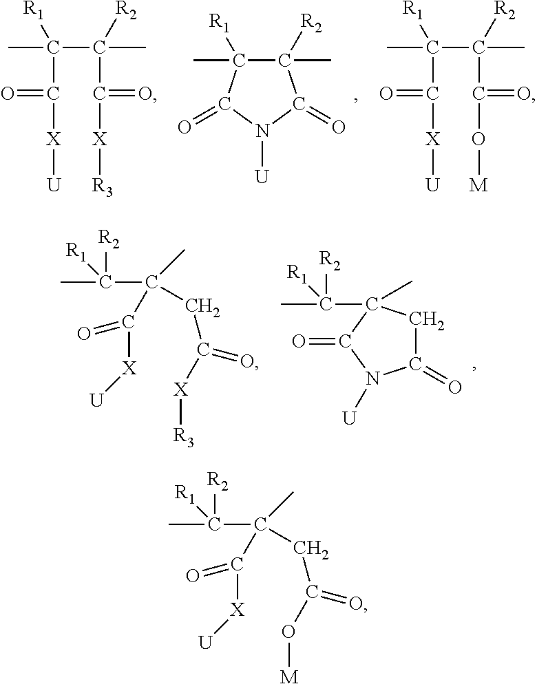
C(C(=O)[X][U])(C)(C(C)(C(=O)[X][R3])[R2])[R1].C1(C)([R2])C(C)([R1])C(=O)N([U])C1=O.C(C(=O)[X][U])(C)(C(C)(C(=O)O[M])[R2])[R1].C(C(C)([R2])[R1])(C)(C(=O)[X][U])CC(=O)[X][R3].C1(=O)CC(C([R2])([R1])C)(C)C(=O)N1[U].C(C(C)([R2])[R1])(C)(C(=O)[X][U])CC(=O)O[M]
